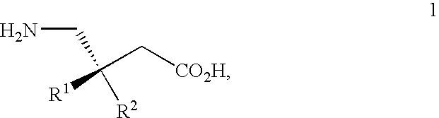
[R1]C(C[CO2H])(CN)[R2]
